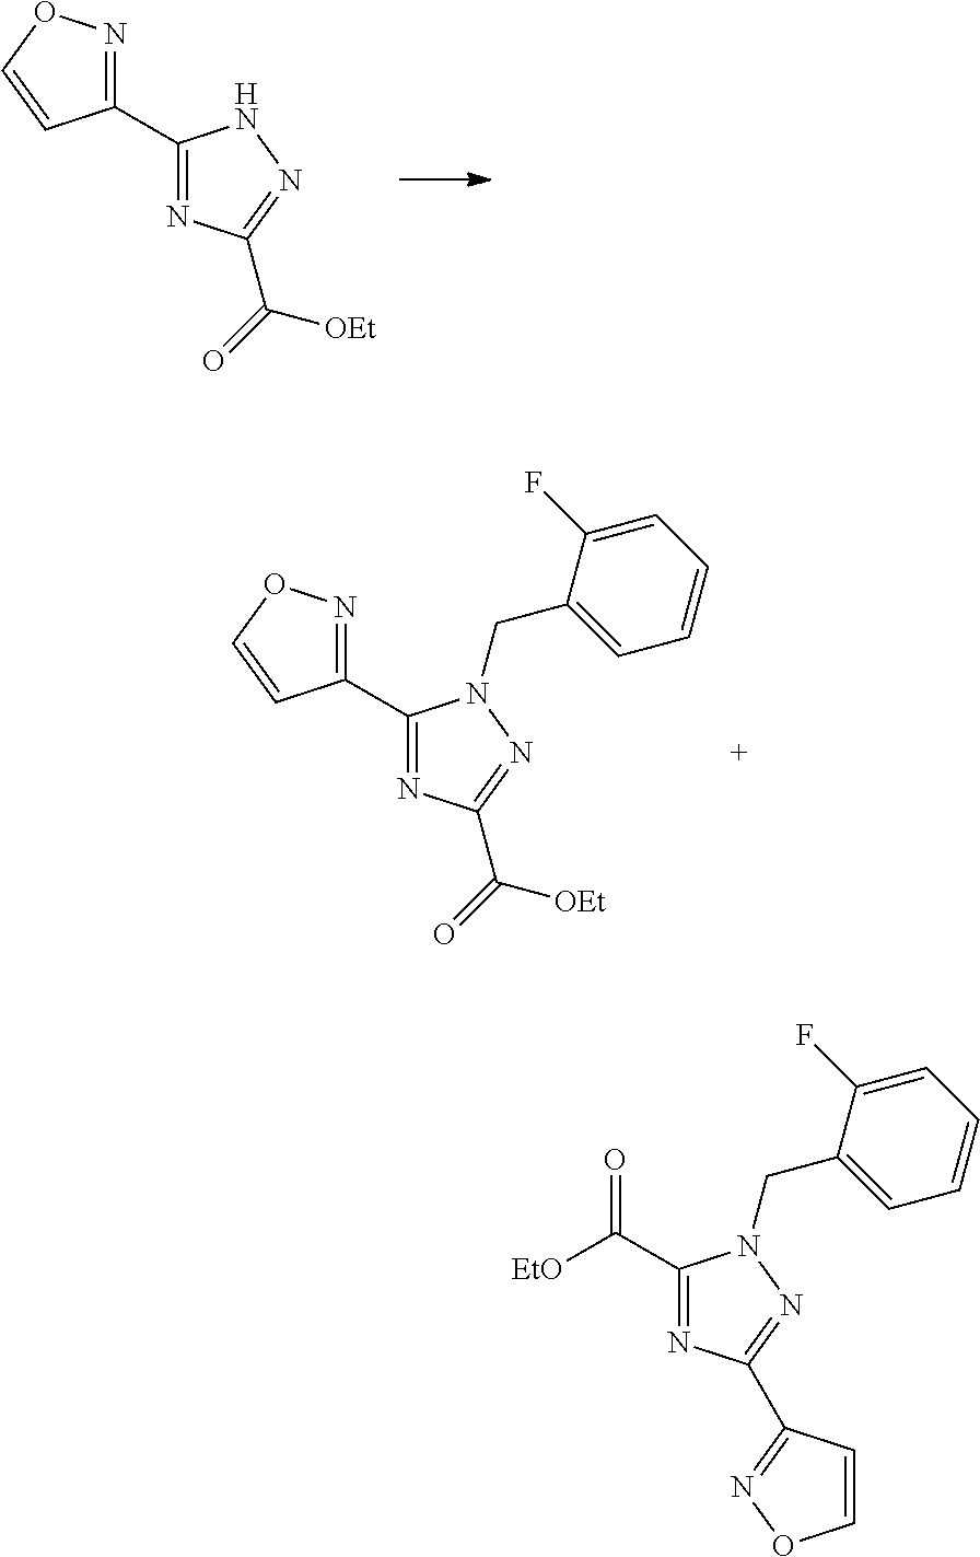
C1(C2=NC(C(=O)[OEt])=NN2)=NOC=C1.C1(C2=NC(C(=O)[OEt])=NN2CC2=CC=CC=C2F)=NOC=C1.C(=O)(C1=NC(C2=NOC=C2)=NN1CC1=CC=CC=C1F)[EtO]
